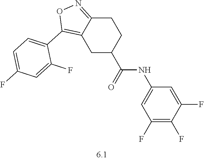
C1C2=NOC(C3=CC=C(F)C=C3F)=C2CC(C(NC2=CC(F)=C(F)C(F)=C2)=O)C1
